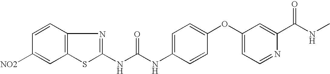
C1=CC2=C(C=C1[NO2])SC(NC(=O)NC1=CC=C(OC3=CC=NC(C(=O)NC)=C3)C=C1)=N2
